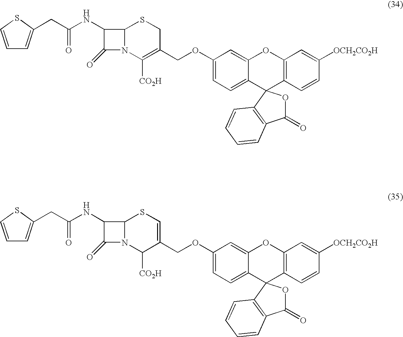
C12=CC(OCC3=C([CO2H])N4C(SC3)C(NC(CC3=CC=CS3)=O)C4=O)=CC=C1C1(C3=C(O2)C=C([OCH2CO2H])C=C3)OC(=O)C2=C1C=CC=C2.C12=CC(OCC3=CSC4N(C3[CO2H])C(=O)C4NC(CC3=CC=CS3)=O)=CC=C1C1(C3=C(O2)C=C([OCH2CO2H])C=C3)OC(=O)C2=C1C=CC=C2
